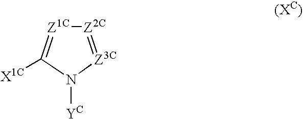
[Z2C]1=[Z3C]N([YC])C([X1C])=[Z1C]1
